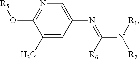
N1=C(O[R5])C(C)=CC(N=C(N([R1])[R2])[R6])=C1
